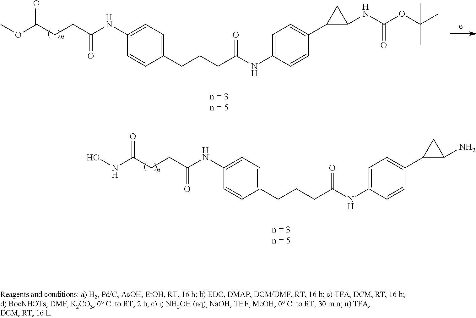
C1=C(NC(CCC(OC)=O)=O)C=CC(CCCC(NC2=CC=C(C3C(NC(OC(C)(C)C)=O)C3)C=C2)=O)=C1.C1=C(NC(CCC(NO)=O)=O)C=CC(CCCC(NC2=CC=C(C3C(N)C3)C=C2)=O)=C1
